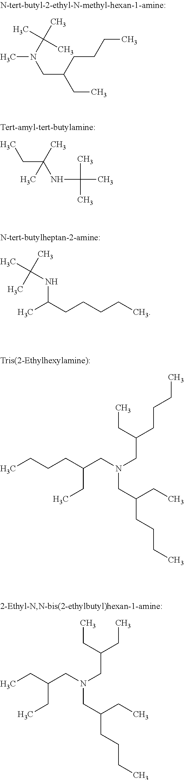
CN(C(C)(C)C)CC(CC)CCCC.CCC(NC(C)(C)C)(C)C.CC(C)(C)NC(CCCCC)C.CCCCC(CN(CC(CCCC)CC)CC(CCCC)CC)CC.CCC(CN(CC(CC)CC)CC(CCCC)CC)CC
